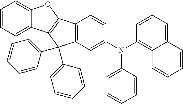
C1=CC=C2C(=C1)OC1=C2C(C2=CC=CC=C2)(C2=CC=CC=C2)C2=C1C=CC(N(C1=C3C(=CC=C1)C=CC=C3)C1=CC=CC=C1)=C2
